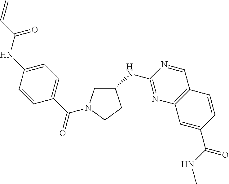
C1(NC2=NC3=C(C=N2)C=CC(C(=O)NC)=C3)CN(C(C2=CC=C(NC(=O)C=C)C=C2)=O)CC1
